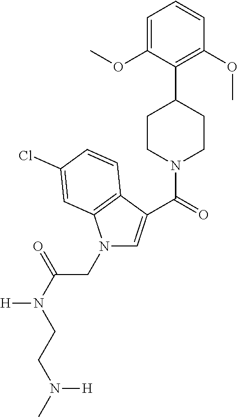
C(=O)(N1CCC(C2=C(OC)C=CC=C2OC)CC1)C1=CN(CC(N(CCN(C)[H])[H])=O)C2=C1C=CC(Cl)=C2
